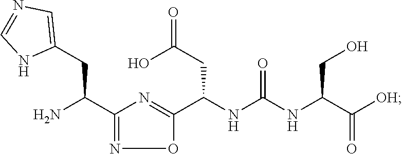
NC(C1=NOC(C(NC(NC(C([OH])=O)CO)=O)CC(=O)O)=N1)CC1=CN=CN1
